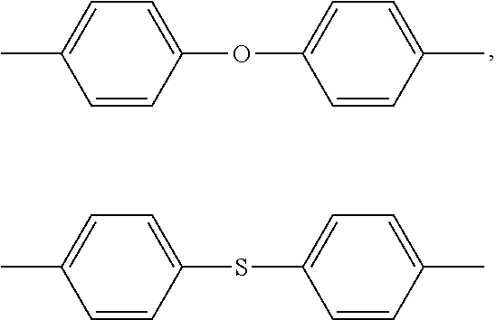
C1(SC2=CC=C(C)C=C2)=CC=C(C)C=C1.C1(OC2=CC=C(C)C=C2)=CC=C(C)C=C1
